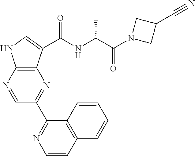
C12=C(N=CC(C3=NC=CC4=C3C=CC=C4)=N1)NC=C2C(NC(C(=O)N1CC(C#N)C1)C)=O
